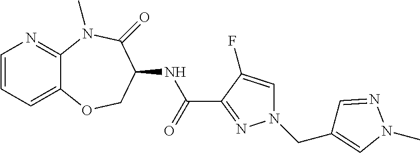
C1=CC=C2C(=N1)N(C)C(=O)C(NC(C1=NN(CC3=CN(C)N=C3)C=C1F)=O)CO2
